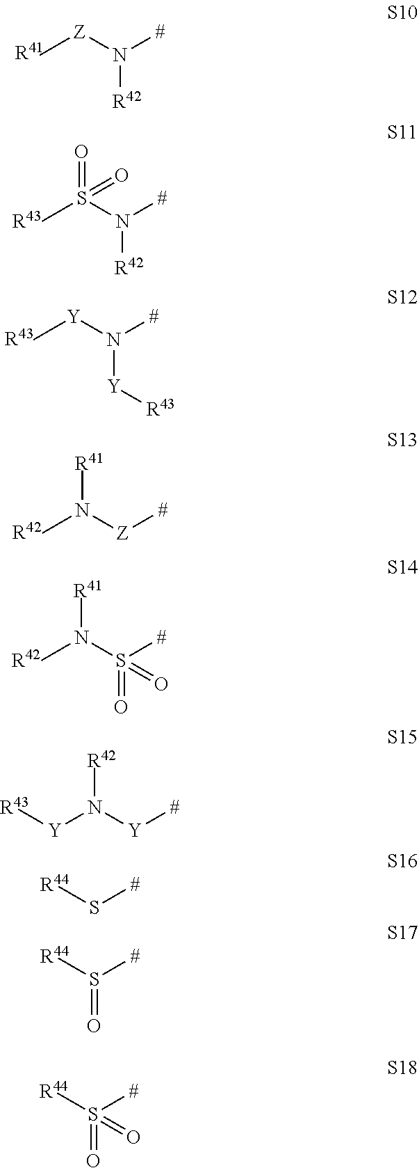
C[Z]N([#])[R42].[R41].CS(N([#])[R42])(=O)=O.[R43].C[Y]N([#])[Y][R43].[R43].CN([Z][#])[R41].[R42].CN(S([#])(=O)=O)[R41].[R42].[R43][Y]N([Y][#])[R42].[R44]S[#].[R44]S([#])=O.[R44]S([#])(=O)=O
